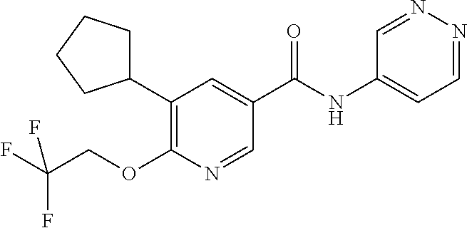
C1(C2=C(OCC(F)(F)F)N=CC(C(=O)NC3=CC=NN=C3)=C2)CCCC1
